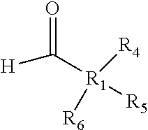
[H]C(=O)[R1]([R4])([R5])[R6]
